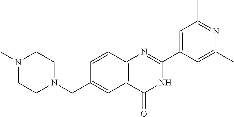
C1(C2=NC3=C(C=C(CN4CCN(C)CC4)C=C3)C(=O)N2)=CC(C)=NC(C)=C1
